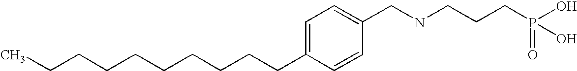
C(CCCCCCC1=CC=C(CNCCCP(=O)(O)O)C=C1)CCC
